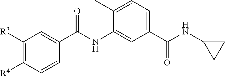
C1([R3])=C([R4])C=CC(C(NC2=CC(C(=O)NC3CC3)=CC=C2C)=O)=C1
